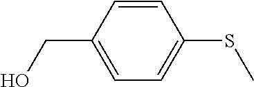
C(C1=CC=C(SC)C=C1)O
